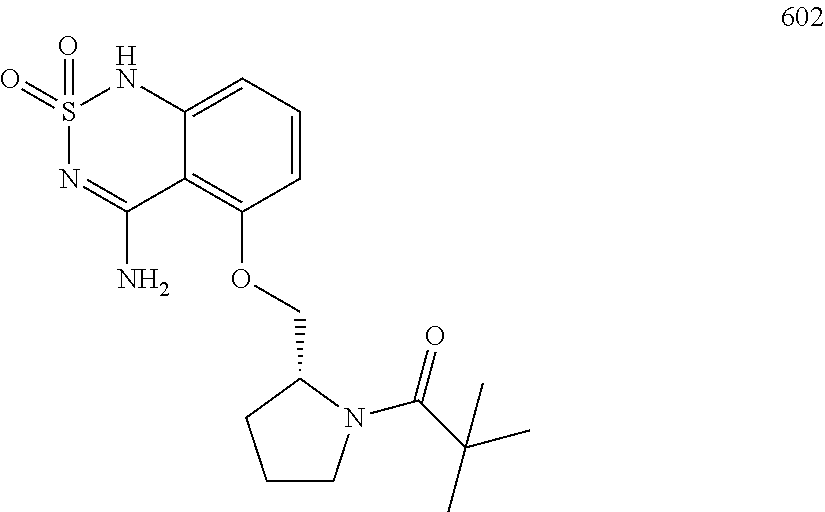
S1(=O)(=O)N=C(N)C2=C(OCC3CCCN3C(=O)C(C)(C)C)C=CC=C2N1
